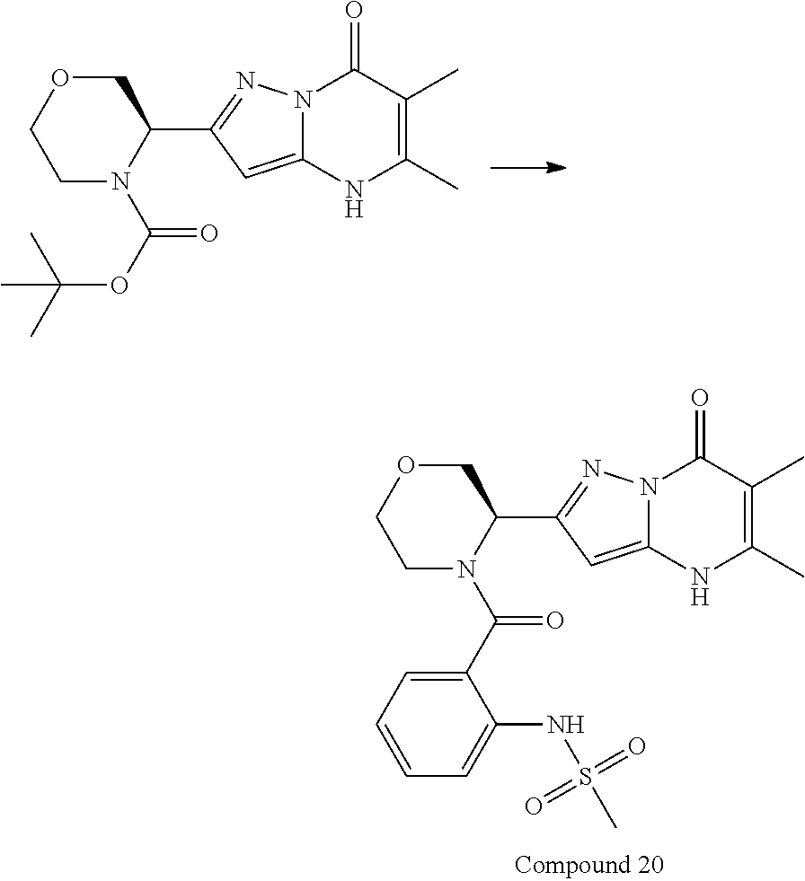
N12C(=CC(C3COCCN3C(C3=CC=CC=C3NS(C)(=O)=O)=O)=N1)NC(C)=C(C)C2=O.N12C(=CC(C3COCCN3C(OC(C)(C)C)=O)=N1)NC(C)=C(C)C2=O
